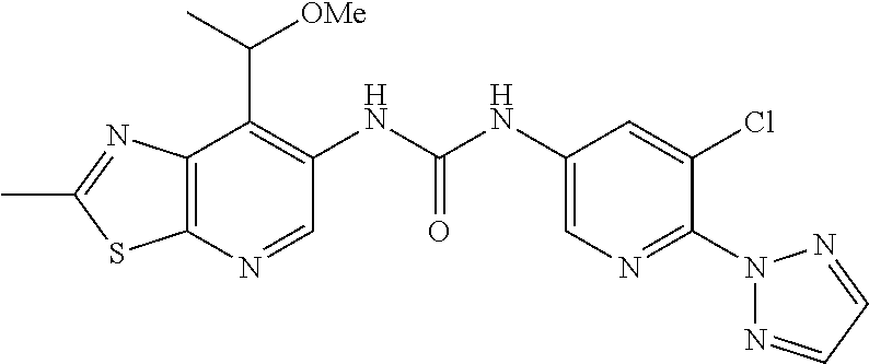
C1(C)=NC2=C(S1)N=CC(NC(=O)NC1=CN=C(N3N=CC=N3)C(Cl)=C1)=C2C(C)[OMe]
